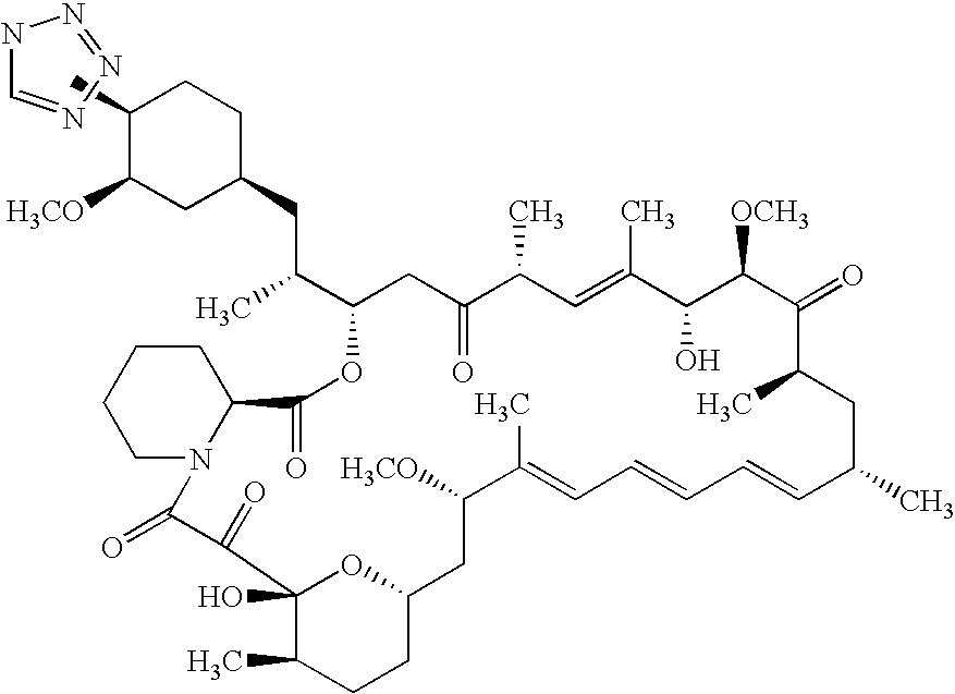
N1C=NN=N1.CC1C([H3CO])CC(CC(C2OC(=O)C3CCCCN3C(=O)C(=O)C3(O)OC(CC([H3CO])C(C)=CC=CC=CC(C)CC(C)C(=O)C([OCH3])C(O)C(C)=CC(C)C(=O)C2)CCC3C)C)CC1
